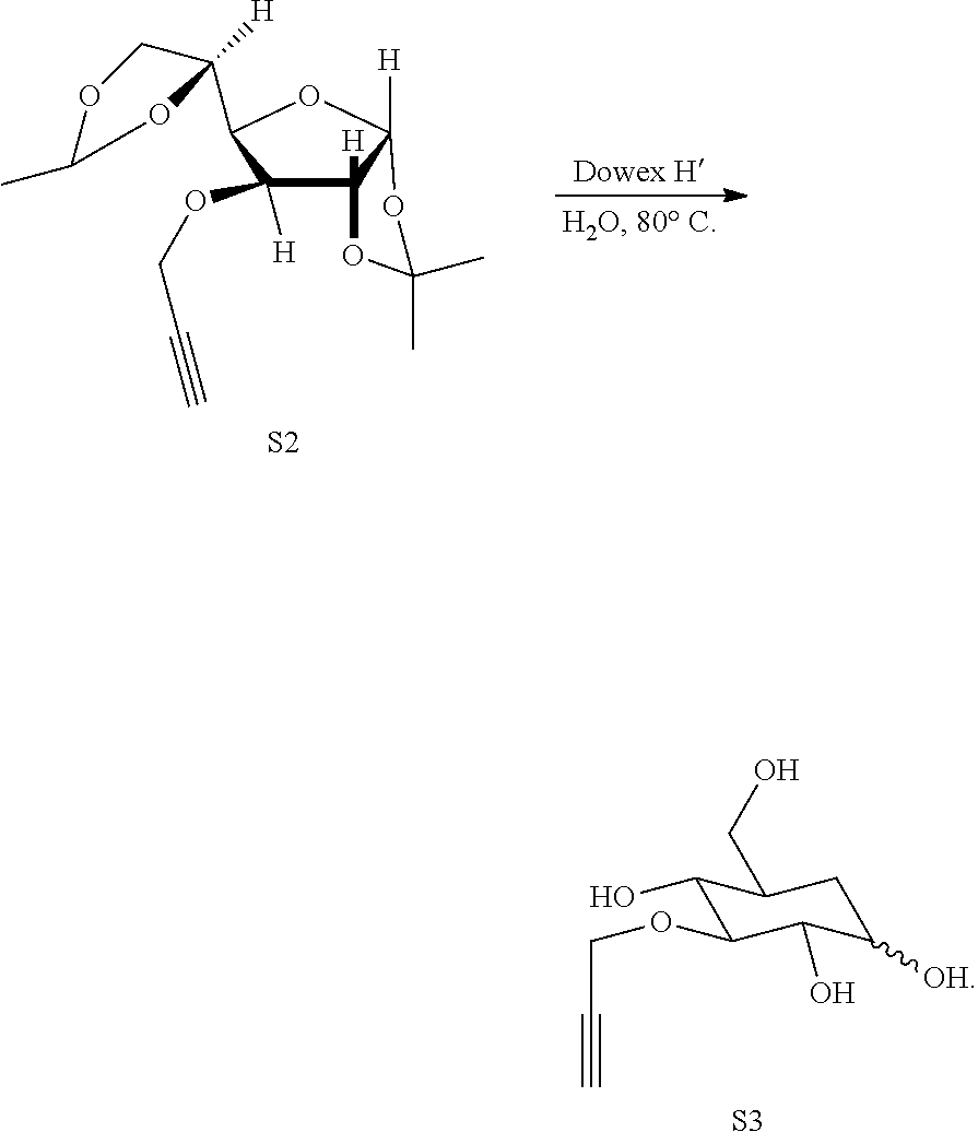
C12([H])C([H])(OCC#C)C(C3([H])COC(C)O3)OC1([H])OC(C)(C)O2.[S2].C1(O)C(OCC#C)C(O)C([OH])CC1CO.[S3]
